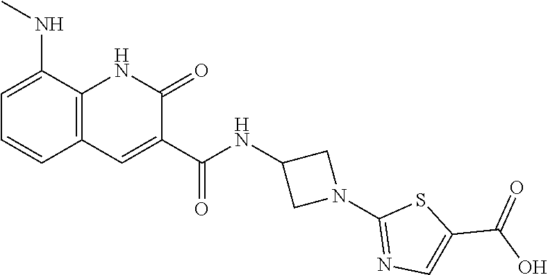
C(=O)(NC1CN(C2=NC=C(C(O)=O)S2)C1)C1=CC2=C(NC1=O)C(NC)=CC=C2
